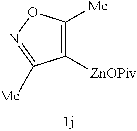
C1([ZnOPiv])=C([Me])ON=C1[Me]
